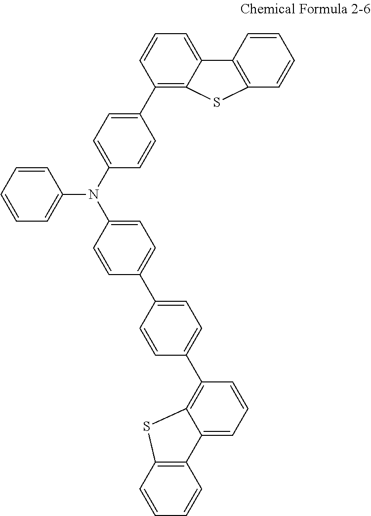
C1=CC=C(N(C2=CC=C(C3=CC=C(C4=C5C(=CC=C4)C4=C(S5)C=CC=C4)C=C3)C=C2)C2=CC=C(C3=C4C(=CC=C3)C3=C(C=CC=C3)S4)C=C2)C=C1
